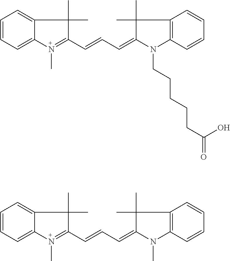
C1=CC=C2C(=C1)C(C)(C)C(C=CC=C1N(CCCCCC(=O)O)C3=C(C1(C)C)C=CC=C3)=N2C.C1=CC=C2C(=C1)C(C)(C)C(C=CC=C1N(C)C3=C(C1(C)C)C=CC=C3)=N2C
